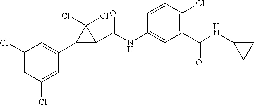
C1(Cl)=CC(Cl)=CC(C2C(C(NC3=CC(C(NC4CC4)=O)=C(Cl)C=C3)=O)C2(Cl)Cl)=C1
